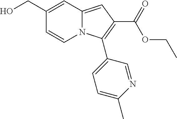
C1(CO)=CC2=CC(C(=O)OCC)=C(C3=CC=C(C)N=C3)N2C=C1
